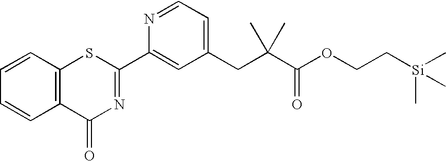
C1=CC2=C(C=C1)C(=O)N=C(C1=CC(CC(C(OCC[Si](C)(C)C)=O)(C)C)=CC=N1)S2
